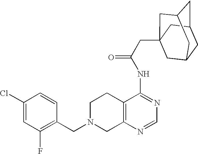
C1N(CC2=C(F)C=C(Cl)C=C2)CC2=C(C1)C(NC(=O)CC13CC4CC(CC(C1)C4)C3)=NC=N2
